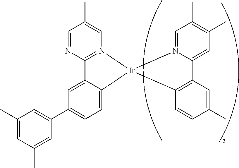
C12=N(C=C(C)C=N1)[Ir]1(C3=CC=C(C4=CC(C)=CC(C)=C4)C=C23)C2=C(C3=CC(C)=C(C)C=N31)C=C(C)C=C2
